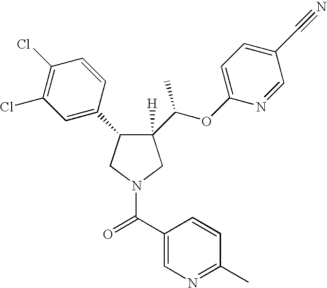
C1(C(OC2=CC=C(C#N)C=N2)C)([H])C(C2=CC(Cl)=C(Cl)C=C2)CN(C(C2=CN=C(C)C=C2)=O)C1
